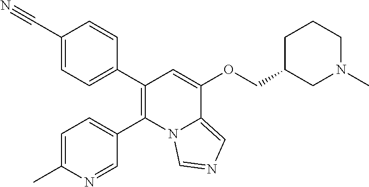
C1(C#N)=CC=C(C2=C(C3=CC=C(C)N=C3)N3C(=CN=C3)C(OCC3CN(C)CCC3)=C2)C=C1
